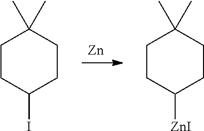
[Zn].C1CC(I)CCC1(C)C.C1CC([ZnI])CCC1(C)C
